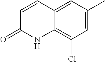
C12=CC(C)=CC(Cl)=C1NC(=O)C=C2
